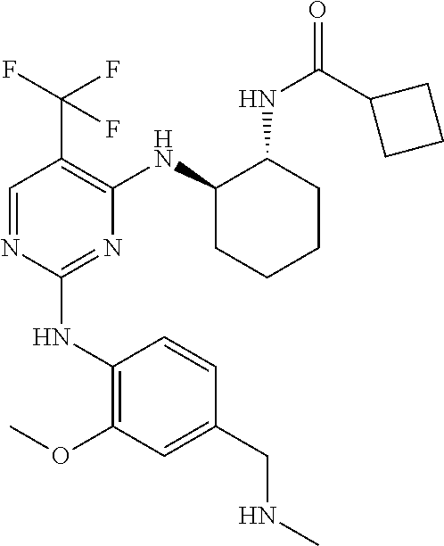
C1(NC2=C(OC)C=C(CNC)C=C2)=NC(NC2CCCCC2NC(=O)C2CCC2)=C(C(F)(F)F)C=N1
